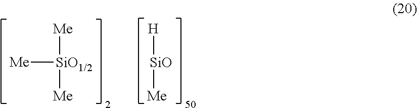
[Me][SiO1/2]([Me])[Me].[SiO]([H])[Me]
